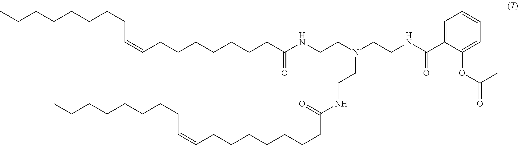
CCCCCCCCC=CCCCCCCCC(NCCN(CCNC(C1=CC=CC=C1OC(=O)C)=O)CCNC(CCCCCCCC=CCCCCCCCC)=O)=O
